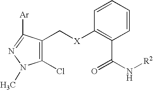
C1=CC([X]CC2=C(Cl)N(C)N=C2[Ar])=C(C(N[R2])=O)C=C1
